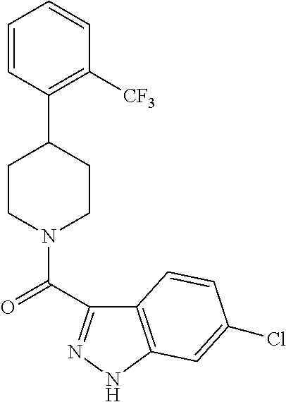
C1=CC(C2CCN(C(=O)C3=NNC4=C3C=CC(Cl)=C4)CC2)=C([CF3])C=C1
